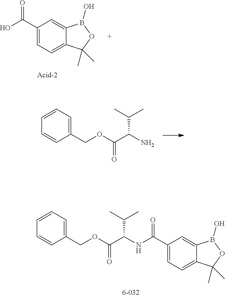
C1(C(=O)O)=CC=C2C(=C1)B(O)OC2(C)C.C1=CC(COC(C(N)C(C)C)=O)=CC=C1.C1=CC(COC(C(NC(C2=CC=C3C(=C2)B(O)OC3(C)C)=O)C(C)C)=O)=CC=C1
